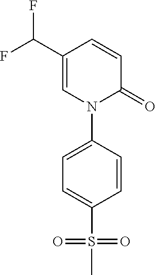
N1(C2=CC=C(S(=O)(=O)C)C=C2)C(=O)C=CC(C(F)F)=C1
